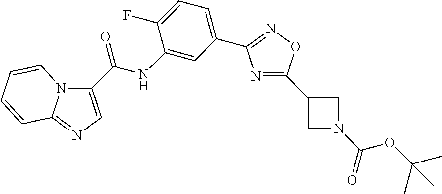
N1=C(C2CN(C(=O)OC(C)(C)C)C2)ON=C1C1=CC=C(F)C(NC(=O)C2=CN=C3N2C=CC=C3)=C1
